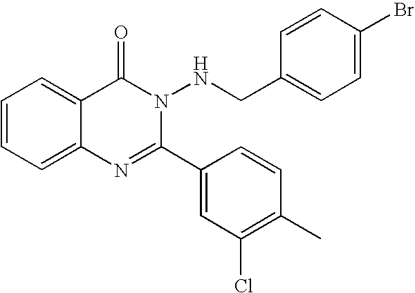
C1=CC=C2C(=C1)C(=O)N(NCC1=CC=C(Br)C=C1)C(C1=CC(Cl)=C(C)C=C1)=N2
